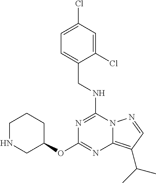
C(NC1=NC(OC2CCCNC2)=NC2=C(C(C)C)C=NN12)C1=CC=C(Cl)C=C1Cl
